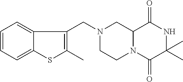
C12N(C(=O)C(C)(C)NC1=O)CCN(CC1=C(C)SC3=CC=CC=C13)C2
